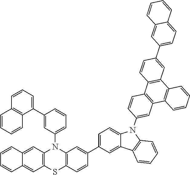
C1=C(C2=CC3=C(C=C2)SC2=C(N3C3=CC=CC(C4=CC=CC5=C4C=CC=C5)=C3)C=C3C(=C2)C=CC=C3)C=C2C(=C1)N(C1=CC3=C(C=C1)C1=C(C4=C3C=CC=C4)C=C(C3=CC=C4C(=C3)C=CC=C4)C=C1)C1=C2C=CC=C1
